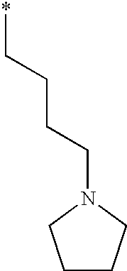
C1CCN(CCCC*)C1
